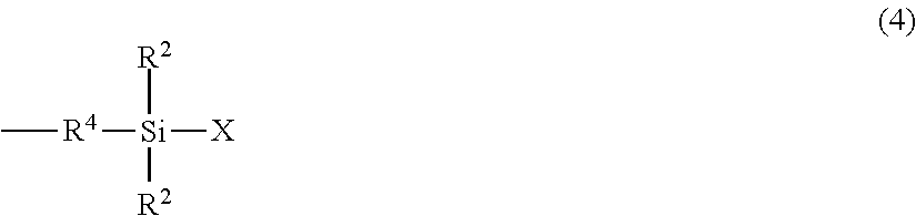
[Si]([R2])([R2])([R4]C)[X]
